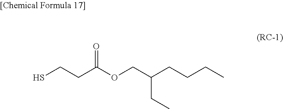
SCCC(OCC(CCCC)CC)=O
